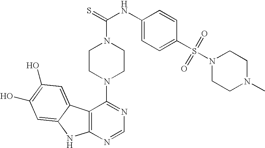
C12=C(N=CN=C1N1CCN(C(=S)NC3=CC=C(S(=O)(=O)N4CCN(C)CC4)C=C3)CC1)NC1=CC(O)=C(O)C=C21
